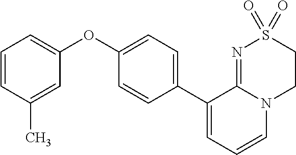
C1(C2=CC=CN3C2=NS(=O)(=O)CC3)=CC=C(OC2=CC=CC(C)=C2)C=C1
